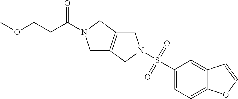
C1(S(=O)(=O)N2CC3=C(CN(C(CCOC)=O)C3)C2)=CC=C2C(=C1)C=CO2
